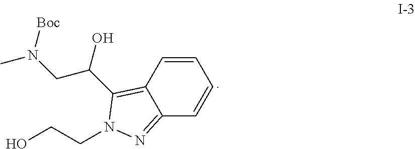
C12=C(C(CN(C)[Boc])O)N(CCO)N=C1C=CC=C2
